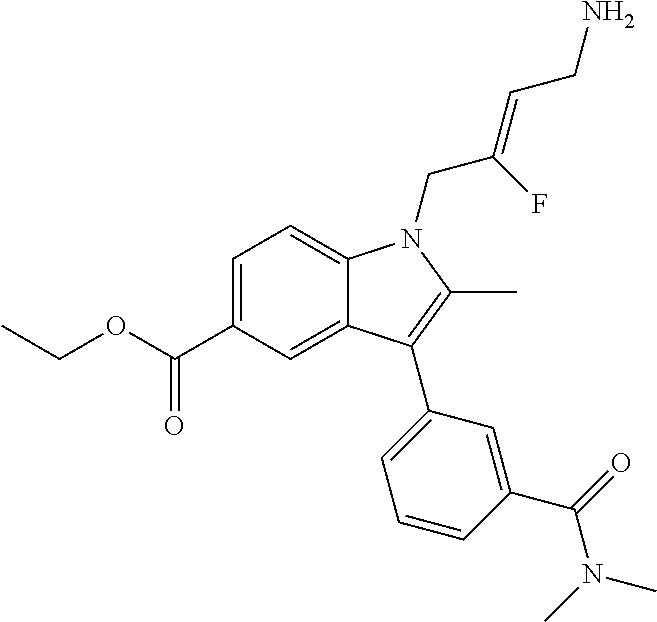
C1=C(C(OCC)=O)C=C2C(=C1)N(CC(=CCN)F)C(C)=C2C1=CC=CC(C(N(C)C)=O)=C1
